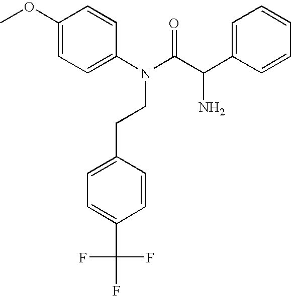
C1(OC)=CC=C(N(CCC2=CC=C(C(F)(F)F)C=C2)C(C(C2=CC=CC=C2)N)=O)C=C1
